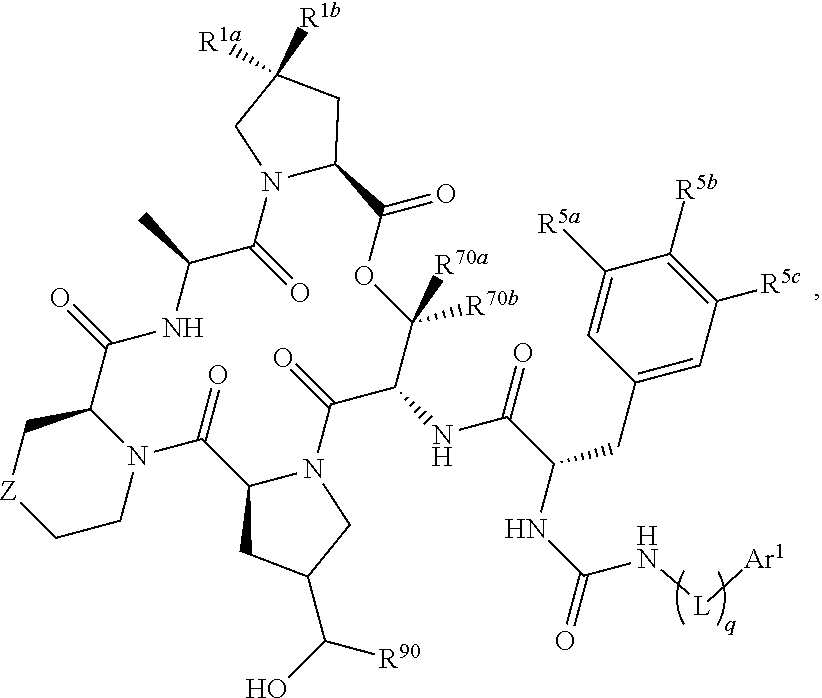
C1([R5a])=CC(CC(C(NC2C([R70a])([R70b])OC(=O)C3N(C(=O)C(C)NC(=O)C4N(C(=O)C5N(C2=O)CC(C(O)[R90])C5)CC[Z]C4)CC([R1a])([R1b])C3)=O)NC(N[L][Ar1])=O)=CC([R5c])=C1[R5b]
